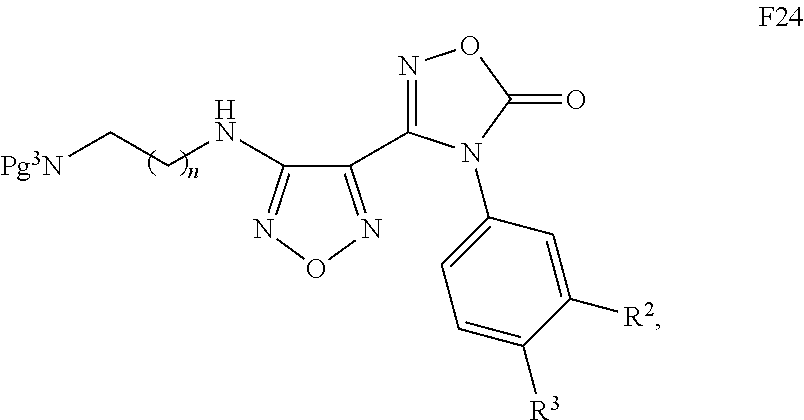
C1(C2=NOC(=O)N2C2=CC=C([R3])C([R2])=C2)=NON=C1NCC[Pg3N]
